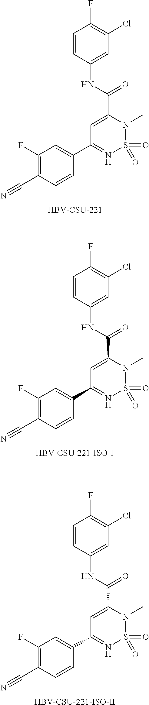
C1=CC(NC(C2=CC(C3=CC(F)=C(C#N)C=C3)=NS(=O)(=O)N2C)=O)=CC(Cl)=C1F.[HBV-CSU-221].C1=CC(NC(C2=CC(C3=CC(F)=C(C#N)C=C3)=NS(=O)(=O)N2C)=O)=CC(Cl)=C1F.[HBV-CSU-221-ISO-I].C1=CC(NC(C2=CC(C3=CC(F)=C(C#N)C=C3)=NS(=O)(=O)N2C)=O)=CC(Cl)=C1F.[HBV-CSU-221-ISO-II]
